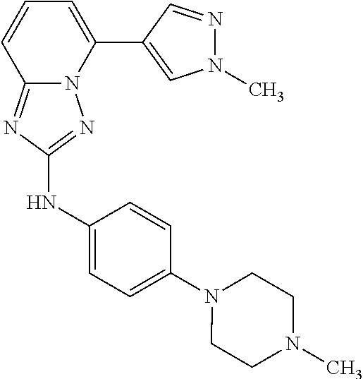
C1(C2=CC=CC3=NC(NC4=CC=C(N5CCN(C)CC5)C=C4)=NN23)=CN(C)N=C1
